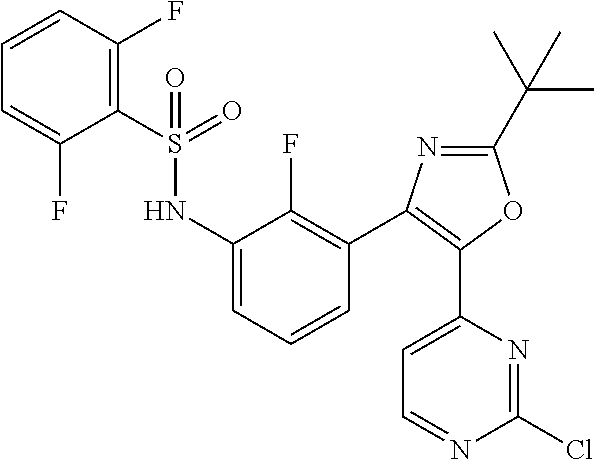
C1(C(C)(C)C)=NC(C2=C(F)C(NS(C3=C(F)C=CC=C3F)(=O)=O)=CC=C2)=C(C2=CC=NC(Cl)=N2)O1
